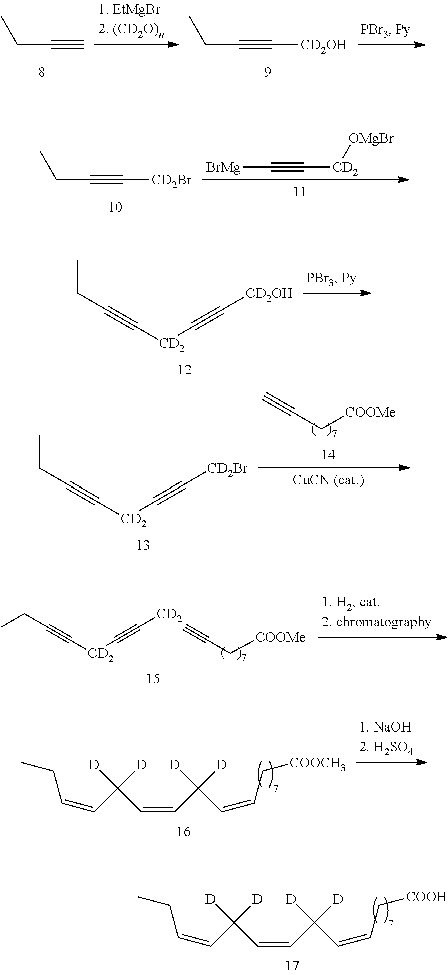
CCC#C[CD2Br].[BrMg]C#C[CD2][OMgBr].CCC#C[CD2]C#C[CD2OH].C#CC[COOMe].CCC#C[CD2]C#C[CD2Br].CCC#C[CD2]C#C[CD2].C#CC[COOMe].CCC=CC([D])([D])C=CC([D])([D])C=CC[COOCH3].CCC=CC([D])([D])C=CC([D])([D])C=CC[COOH].CCC#C.CCC#C[CD2OH]
